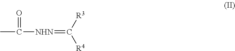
CC([NHN]=C([R4])[R3])=O
